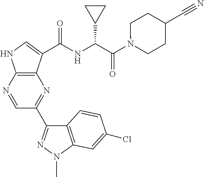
C1(C2=NN(C)C3=C2C=CC(Cl)=C3)=NC2=C(NC=C2C(NC(C(=O)N2CCC(C#N)CC2)C2CC2)=O)N=C1
